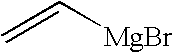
C=C[MgBr]
